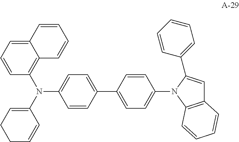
C1=CC(C2=CC=C(N3C(C4=CC=CC=C4)=CC4=C3C=CC=C4)C=C2)=CC=C1N(C1=CCCC=C1)C1=C2C(=CC=C1)C=CC=C2
